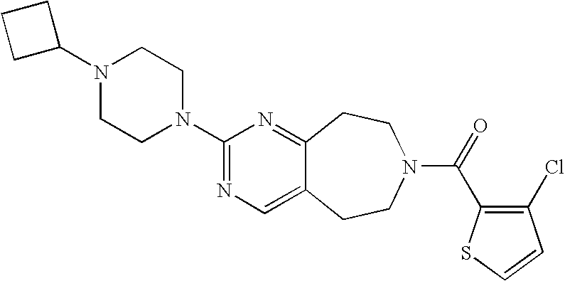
C1C(N2CCN(C3=NC=C4C(=N3)CCN(C(=O)C3=C(Cl)C=CS3)CC4)CC2)CC1
